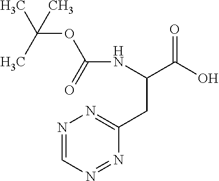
N1=CN=NC(CC(C(O)=O)NC(OC(C)(C)C)=O)=N1
